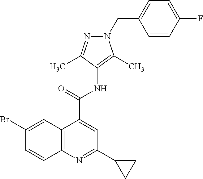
C12=C(C=C(Br)C=C1)C(C(NC1=C(C)N(CC3=CC=C(F)C=C3)N=C1C)=O)=CC(C1CC1)=N2
